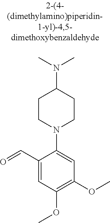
C1(C=O)=CC(OC)=C(OC)C=C1N1CCC(N(C)C)CC1
